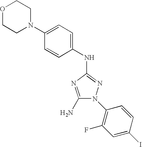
O1CCN(C2=CC=C(NC3=NN(C4=C(F)C=C(I)C=C4)C(N)=N3)C=C2)CC1
